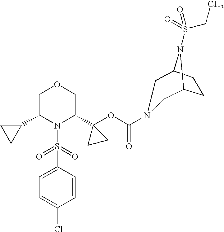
C1(C2N(S(=O)(=O)C3=CC=C(Cl)C=C3)C(C3(OC(=O)N4CC5CCC(N5S(=O)(CC)=O)C4)CC3)COC2)CC1
